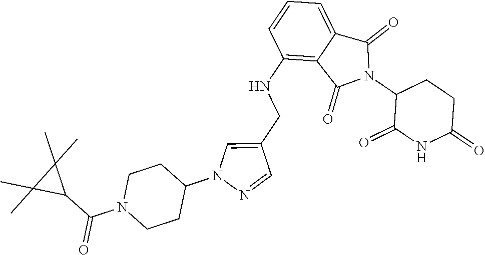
C1(NCC2=CN(C3CCN(C(C4C(C)(C)C4(C)C)=O)CC3)N=C2)=C2C(=CC=C1)C(=O)N(C1C(=O)NC(=O)CC1)C2=O
